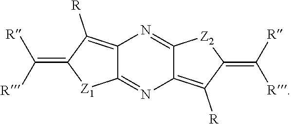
C12=C([R])C(=C([R])[R])[Z1]C1=NC1=C([R])C(=C([R])[R])[Z2]C1=N2
